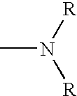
CN([R])[R]
